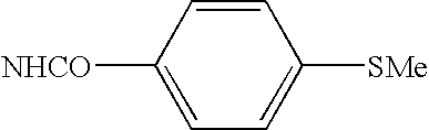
C1=CC([NHCO])=CC=C1[SMe]
